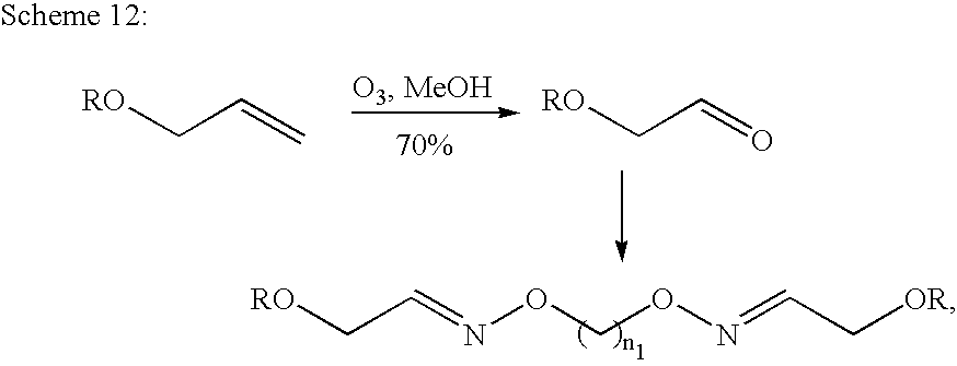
[RO]CC=C.[RO]CC=O.C(C=NOCON=CC[OR])[RO]
